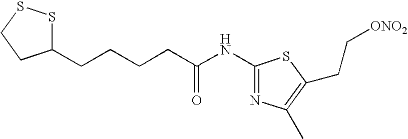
C(CCCC(NC1=NC(C)=C(CC[ONO2])S1)=O)C1SSCC1
